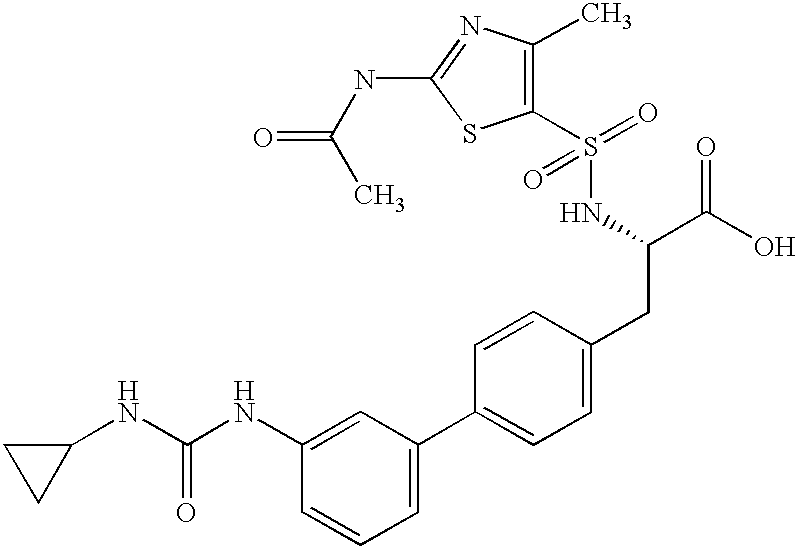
C1(NC(NC2=CC(C3=CC=C(CC(C(O)=O)NS(=O)(=O)C4=C(C)N=C(NC(=O)C)S4)C=C3)=CC=C2)=O)CC1
